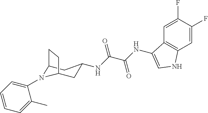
C1(F)=CC2=C(C=C1F)NC=C2NC(=O)C(=O)NC1CC2N(C3=CC=CC=C3C)C(C1)CC2
